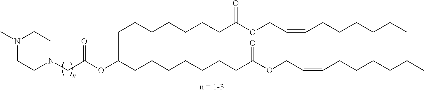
N1(CC(OC(CCCCCCCC(OCC=CCCCCCC)=O)CCCCCCCC(OCC=CCCCCCC)=O)=O)CCN(C)CC1
